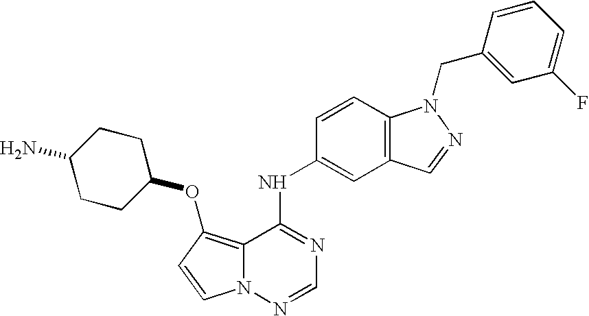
C12=C(OC3CCC(N)CC3)C=CN1N=CN=C2NC1=CC2=C(C=C1)N(CC1=CC(F)=CC=C1)N=C2
